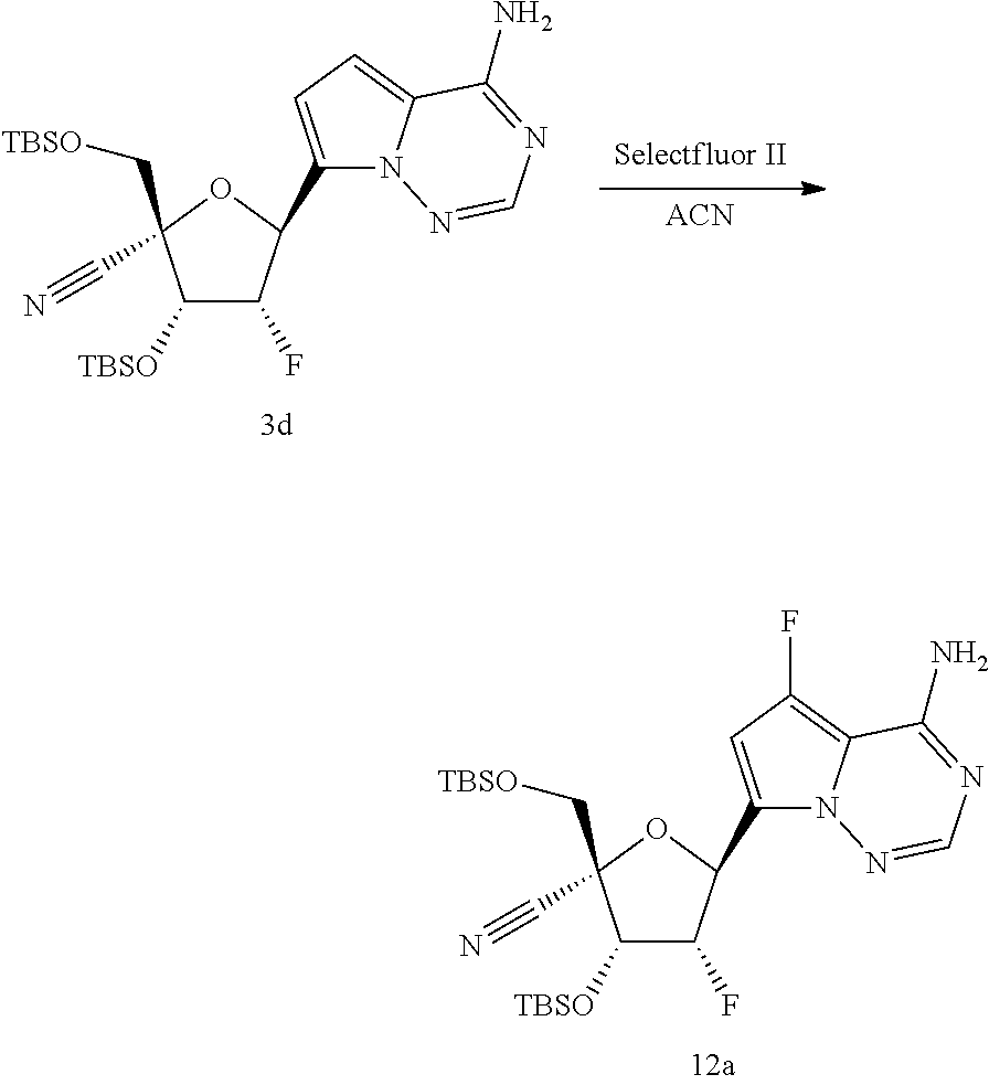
C1([TBSO])C(F)C(C2=CC(F)=C3N2N=CN=C3N)OC1(C#N)C[TBSO].[ACN].C1([TBSO])C(F)C(C2=CC=C3N2N=CN=C3N)OC1(C#N)C[TBSO]
